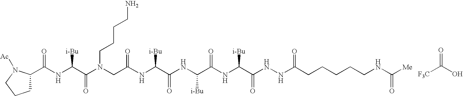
C(NC(C(N(CC(NC(C(NC(C(NC(C(NNC(CCCCCNC([Me])=O)=O)=O)[i-Bu])=O)[i-Bu])=O)[i-Bu])=O)CCCCN)=O)[i-Bu])(C1CCCN1[Ac])=O.O=C([F3C])O
